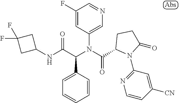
N(C(C(N(C(=O)C1N(C2=NC=CC([CN])=C2)C(=O)CC1)C1=CN=CC(F)=C1)C1=CC=CC=C1)=O)C1CC(F)(F)C1
